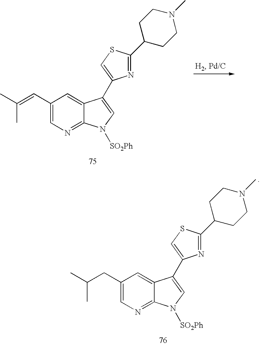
C1(CC(C)C)=CN=C2C(=C1)C(C1=CSC(C3CCN(C)CC3)=N1)=CN2[SO2Ph].C1(C=C(C)C)=CN=C2C(=C1)C(C1=CSC(C3CCN(C)CC3)=N1)=CN2[SO2Ph]
